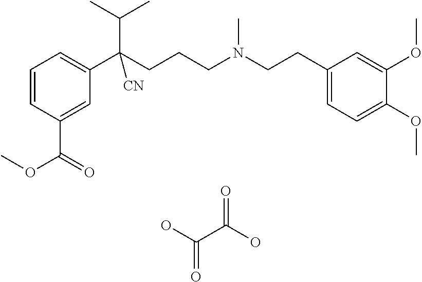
C1=CC(C(OC)=O)=CC(C(CCCN(CCC2=CC=C(OC)C(OC)=C2)C)(C(C)C)[CN])=C1.OC(C(O)=O)=O
